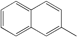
C1=CC=C2C(=C1)C=CC(C)=C2
